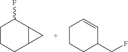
C1CCC2C(C1F)C2.C1CCC(CF)C=C1
